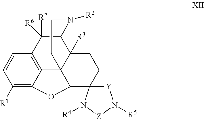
C1([R1])=C2C3=C(C=C1)C([R7])([R6])C1C4([R3])C3(C(C3(CC4)[Y]N([R5])[Z]N3[R4])O2)CCN1[R2]
